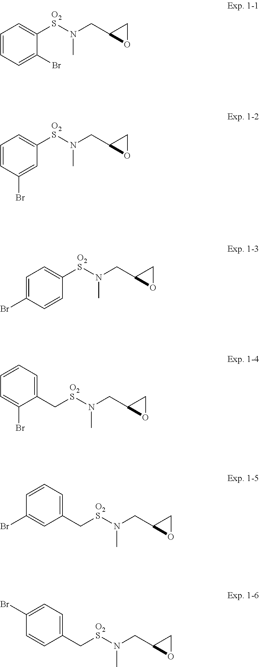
C1=CC=C(Br)C([O2S]N(C)CC2OC2)=C1.C1=CC(Br)=CC([O2S]N(C)CC2OC2)=C1.C1=C(Br)C=CC([O2S]N(C)CC2OC2)=C1.C1=CC=C(C[O2S]N(C)CC2OC2)C(Br)=C1.C1=CC=C(C[O2S]N(C)CC2OC2)C=C1Br.C1=CC(Br)=CC=C1C[O2S]N(C)CC1OC1
